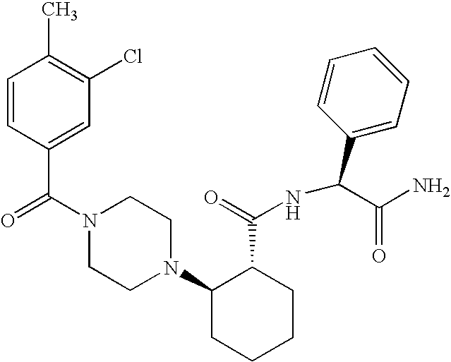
C(N1CCN(C2CCCCC2C(=O)NC(C2=CC=CC=C2)C(N)=O)CC1)(=O)C1=CC(Cl)=C(C)C=C1
